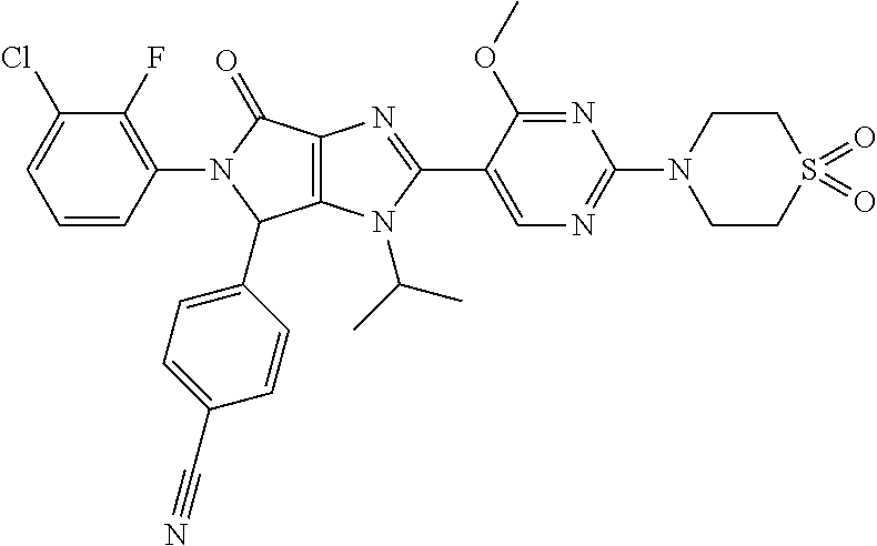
C12=C(N(C(C)C)C(C3=CN=C(N4CCS(=O)(=O)CC4)N=C3OC)=N1)C(C1=CC=C(C#N)C=C1)N(C1=C(F)C(Cl)=CC=C1)C2=O
